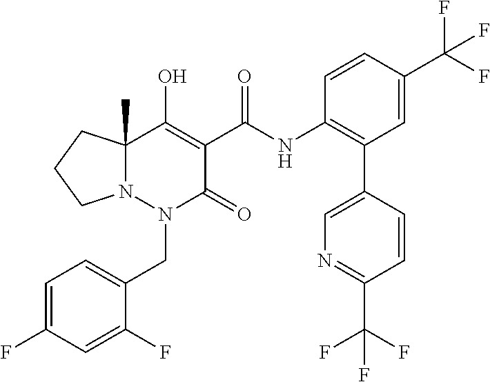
C1=C(F)C=C(F)C(CN2C(=O)C(C(=O)NC3=C(C4=CN=C(C(F)(F)F)C=C4)C=C(C(F)(F)F)C=C3)=C(O)C3(C)N2CCC3)=C1
